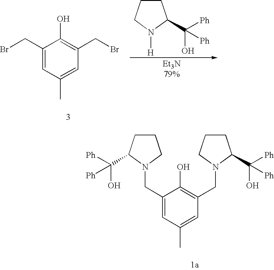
C1(CBr)=CC(C)=CC(CBr)=C1O.C1CCN([H])C1C(O)([Ph])[Ph].C1(CN2CCCC2C([Ph])(O)[Ph])=CC(C)=CC(CN2C(C(O)([Ph])[Ph])CCC2)=C1O
